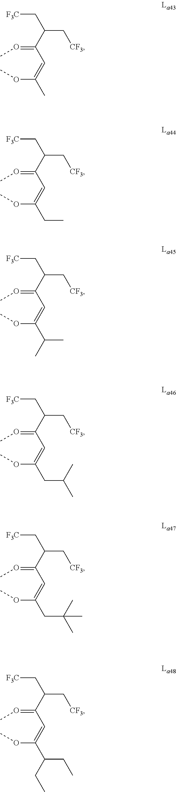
O(C(=CC(=OC)C(C[CF3])C[F3C])C)C.O(C(=CC(=OC)C(C[CF3])C[F3C])CC)C.O(C(=CC(=OC)C(C[CF3])C[F3C])C(C)C)C.O(C(=CC(=OC)C(C[CF3])C[F3C])CC(C)C)C.O(C(=CC(=OC)C(C[CF3])C[F3C])CC(C)(C)C)C.O(C(=CC(=OC)C(C[CF3])C[F3C])C(CC)CC)C
